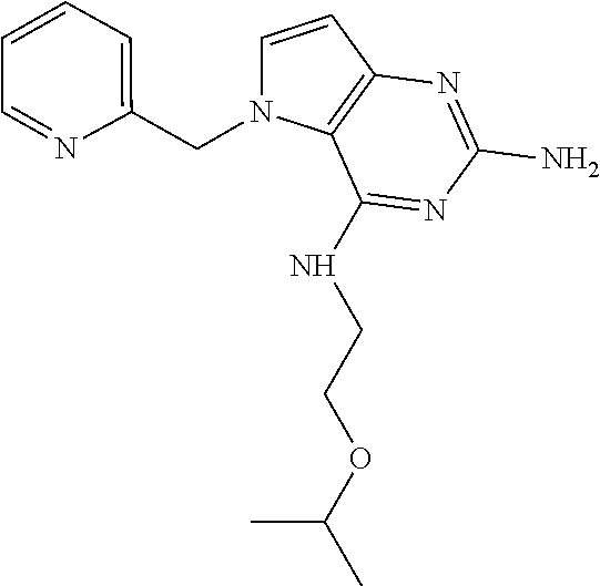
C1=CC2=C(N1CC1=CC=CC=N1)C(NCCOC(C)C)=NC(N)=N2
